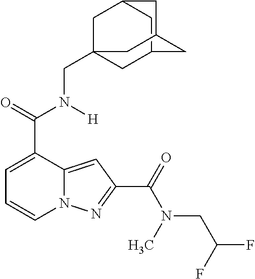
C1=C(C(=O)N([H])CC23CC4CC(C2)CC(C4)C3)C2=CC(C(=O)N(C)CC(F)F)=NN2C=C1
